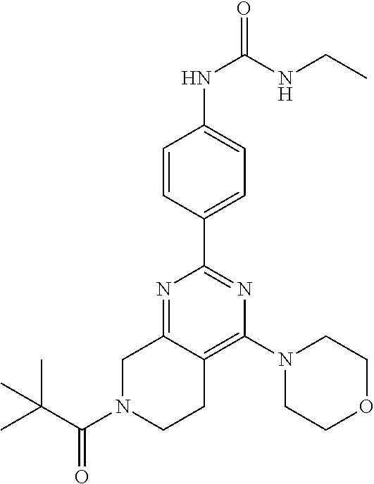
N1(C(C(C)(C)C)=O)CCC2=C(N3CCOCC3)N=C(C3=CC=C(NC(=O)NCC)C=C3)N=C2C1
